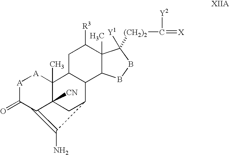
[A]1C(=O)C2=C(N)C3CC2([CN])C(C)([A]1)C1C3C2C(C)(C([R3])C1)C([Y1])([(CH2)2]C(=[X])[Y2])BB2
